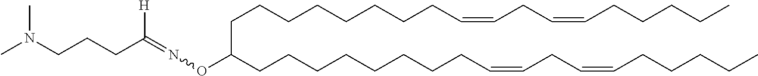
N(OC(CCCCCCCCC=CCC=CCCCCC)CCCCCCCCC=CCC=CCCCCC)=C([H])CCCN(C)C
